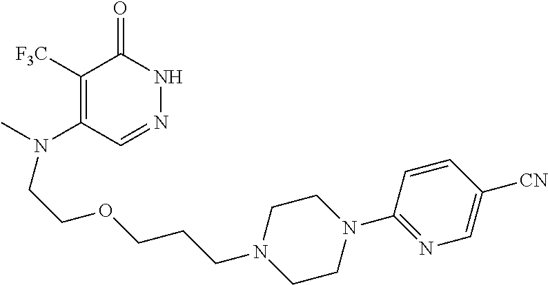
C1(N(C)CCOCCCN2CCN(C3=NC=C([CN])C=C3)CC2)=C([F3C])C(=O)NN=C1
